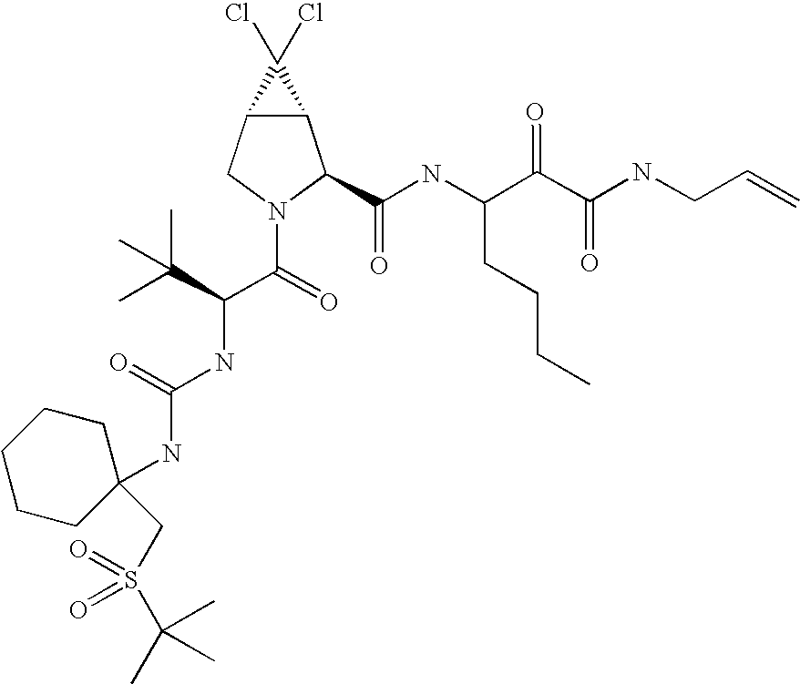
C12C(CN(C(=O)C(NC(NC3(CS(C(C)(C)C)(=O)=O)CCCCC3)=O)C(C)(C)C)C1C(NC(C(C(NCC=C)=O)=O)CCCC)=O)C2(Cl)Cl
